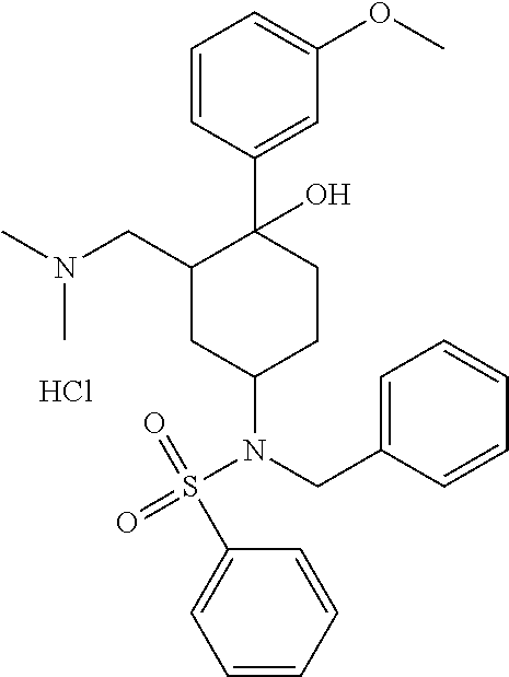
Cl.N(S(=O)(=O)C1=CC=CC=C1)(C1CC(CN(C)C)C(O)(C2=CC(OC)=CC=C2)CC1)CC1=CC=CC=C1
